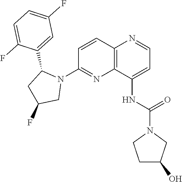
C1=CC2=C(N=C1N1C(C3=CC(F)=CC=C3F)CC(F)C1)C(NC(N1CCC(O)C1)=O)=CC=N2
